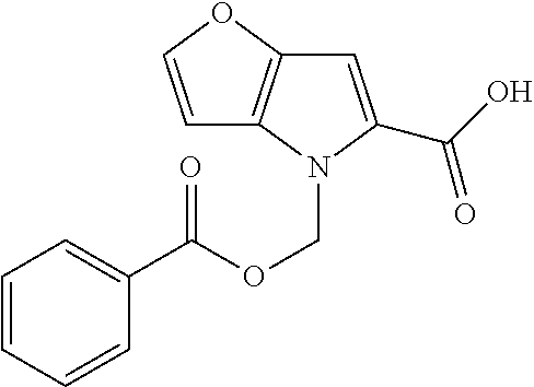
C1=C(C(O)=O)N(COC(C2=CC=CC=C2)=O)C2=C1OC=C2
